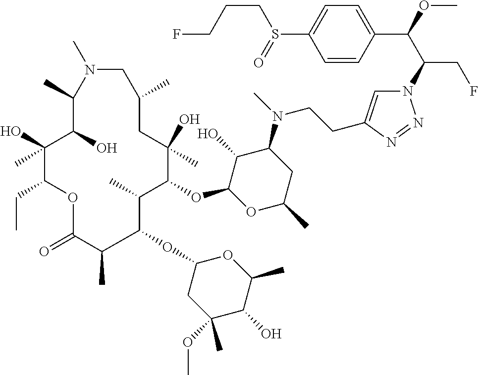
N1=NN(C(C(C2=CC=C(S(=O)CCCF)C=C2)OC)CF)C=C1CCN(C1C(O)C(OC2C(C)C(OC3CC(OC)(C)C(O)C(C)O3)C(C)C(=O)OC(CC)C(O)(C)C(O)C(C)N(C)CC(C)CC2(O)C)OC(C)C1)C
